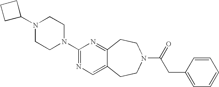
C1C(N2CCN(C3=NC=C4C(=N3)CCN(C(CC3=CC=CC=C3)=O)CC4)CC2)CC1
